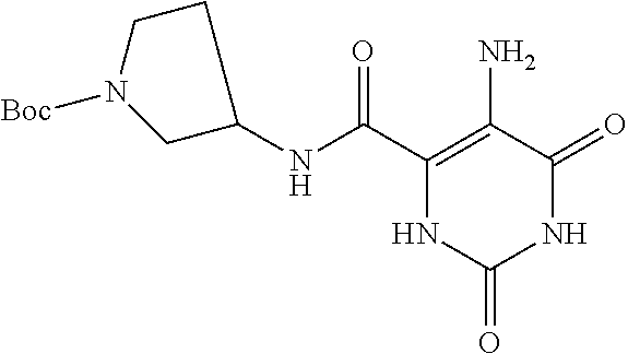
N(C(C1=C(N)C(=O)NC(=O)N1)=O)C1CCN([Boc])C1
